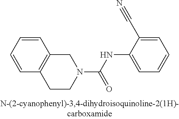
C1=CC=CC2=C1CN(C(NC1=CC=CC=C1C#N)=O)CC2
